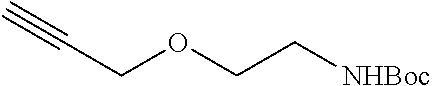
C(COCC[NHBoc])#C
